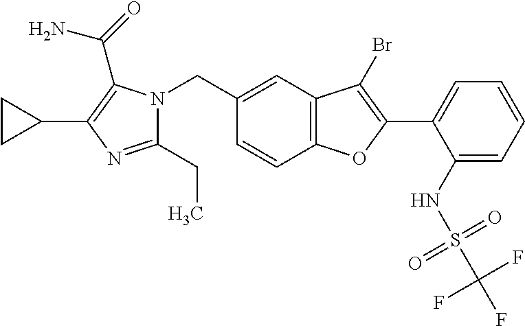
C1(CC)=NC(C2CC2)=C(C(=O)N)N1CC1=CC2=C(C=C1)OC(C1=CC=CC=C1NS(C(F)(F)F)(=O)=O)=C2Br
